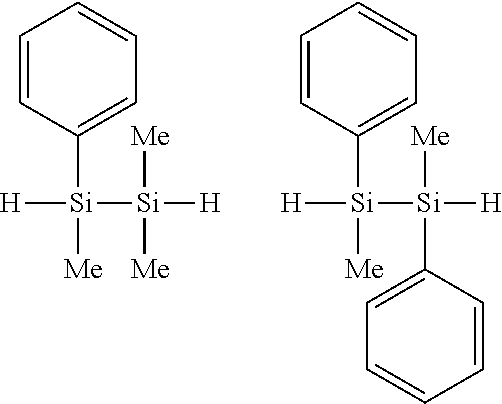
[H][Si](C1=CC=CC=C1)([Me])[Si]([Me])([H])[Me].[H][Si](C1=CC=CC=C1)([Me])[Si](C1=CC=CC=C1)([H])[Me]
